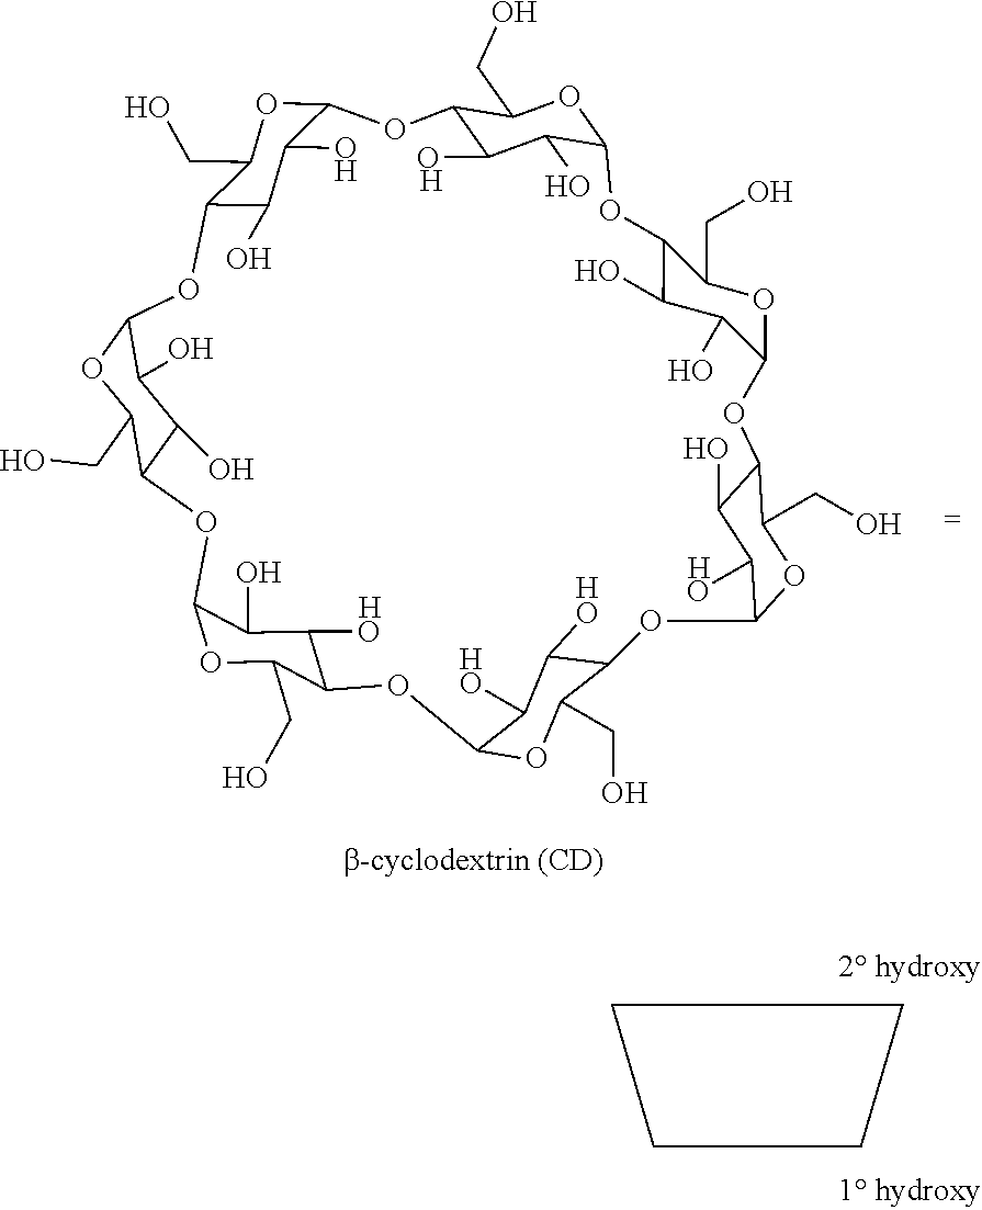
C1CCC1.[H].[H].C12C(O)C(O)C(OC1CO)OC1C(O)C(O)C(OC1CO)OC1C(O)C(O)C(OC3C(O)C(O)C(OC3CO)OC3C(O)C(O)C(OC3CO)OC3C(O)C(O)C(OC3CO)OC3C(O)C(O)C(O2)OC3CO)OC1CO.[H].[H].[H].[H]
